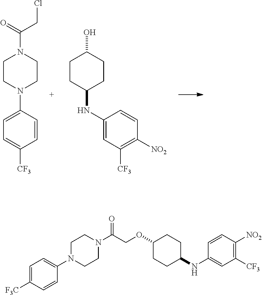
C1CN(C2=CC=C([CF3])C=C2)CCN1C(CCl)=O.C1CC(NC2=CC([CF3])=C([NO2])C=C2)CCC1O.C1([F3C])=CC=C(N2CCN(C(COC3CCC(NC4=CC([CF3])=C([NO2])C=C4)CC3)=O)CC2)C=C1
